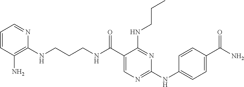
C(CCNC(C1=CN=C(NC2=CC=C(C(N)=O)C=C2)N=C1NCCC)=O)NC1=C(N)C=CC=N1
